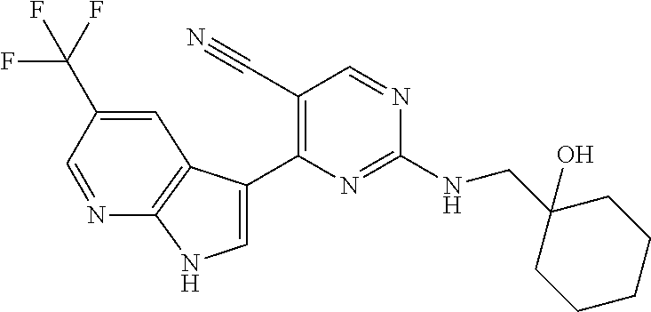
C(NC1=NC(C2=CNC3=C2C=C(C(F)(F)F)C=N3)=C(C#N)C=N1)C1(O)CCCCC1
